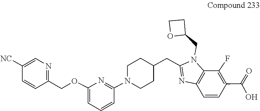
C12=C(N(CC3OCC3)C(CC3CCN(C4=NC(OCC5=NC=C([NC])C=C5)=CC=C4)CC3)=N1)C(F)=C(C(=O)O)C=C2
